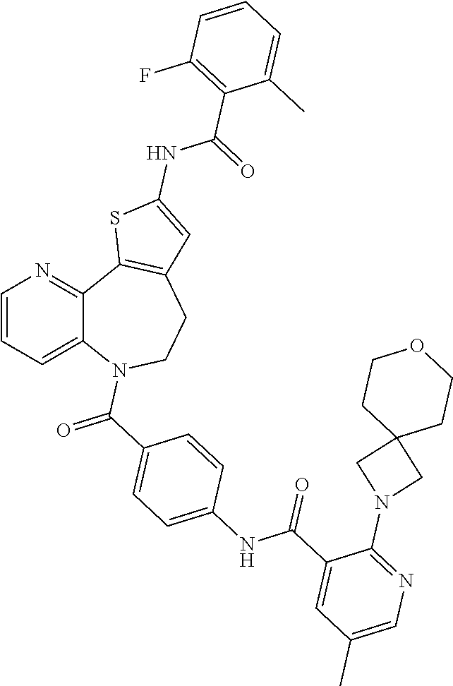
C12=CC=CN=C1C1=C(CCN2C(=O)C2=CC=C(NC(C3=CC(C)=CN=C3N3CC4(C3)CCOCC4)=O)C=C2)C=C(NC(=O)C2=C(F)C=CC=C2C)S1
